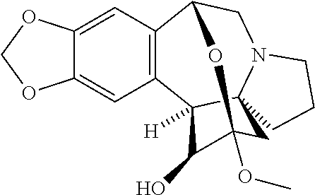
C12=CC3=C(C=C1OCO2)C1CN2C4(C3([H])C(O)C(OC)(C4)O1)CCC2
